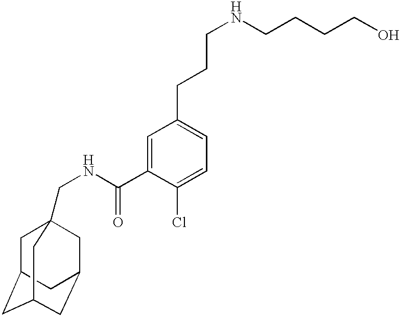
C1C2CC3CC(CC1(CNC(C1=CC(CCCNCCCCO)=CC=C1Cl)=O)C3)C2
